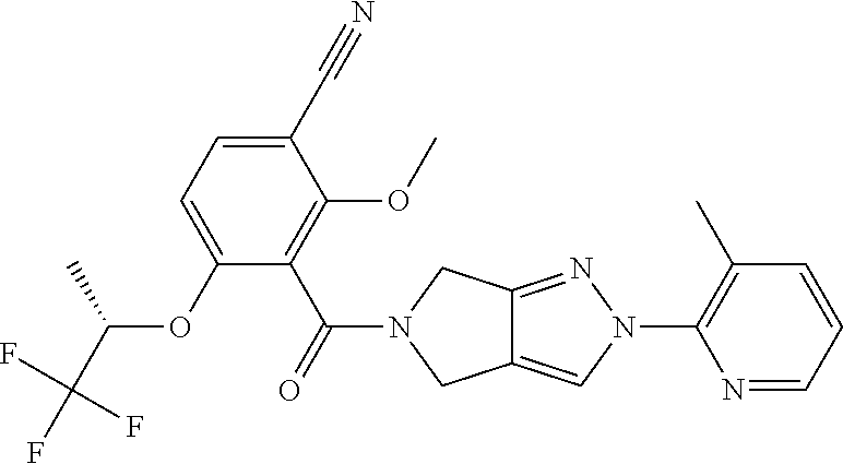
C1(C#N)=CC=C(OC(C(F)(F)F)C)C(C(=O)N2CC3=CN(C4=C(C)C=CC=N4)N=C3C2)=C1OC
